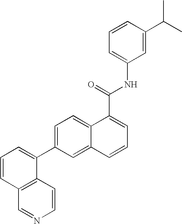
C12=C(C=CN=C1)C(C1=CC=C3C(=C1)C=CC=C3C(=O)NC1=CC=CC(C(C)C)=C1)=CC=C2
